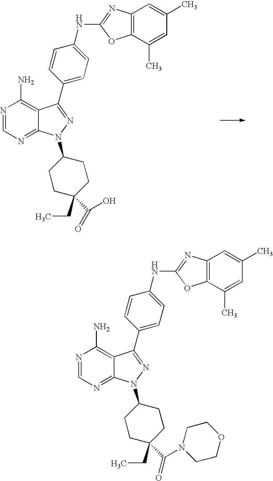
N1=CN=C2C(=C1N)C(C1=CC=C(NC3=NC4=C(O3)C(C)=CC(C)=C4)C=C1)=NN2C1CCC(CC)(C(O)=O)CC1.N1=CN=C2C(=C1N)C(C1=CC=C(NC3=NC4=C(O3)C(C)=CC(C)=C4)C=C1)=NN2C1CCC(CC)(C(N2CCOCC2)=O)CC1
